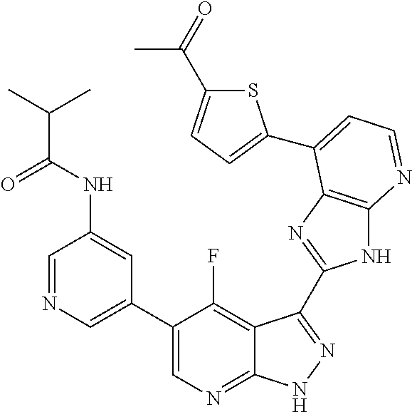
C1=NC=C(C2=CN=C3C(=C2F)C(C2=NC4=C(N2)N=CC=C4C2=CC=C(C(=O)C)S2)=NN3)C=C1NC(C(C)C)=O
